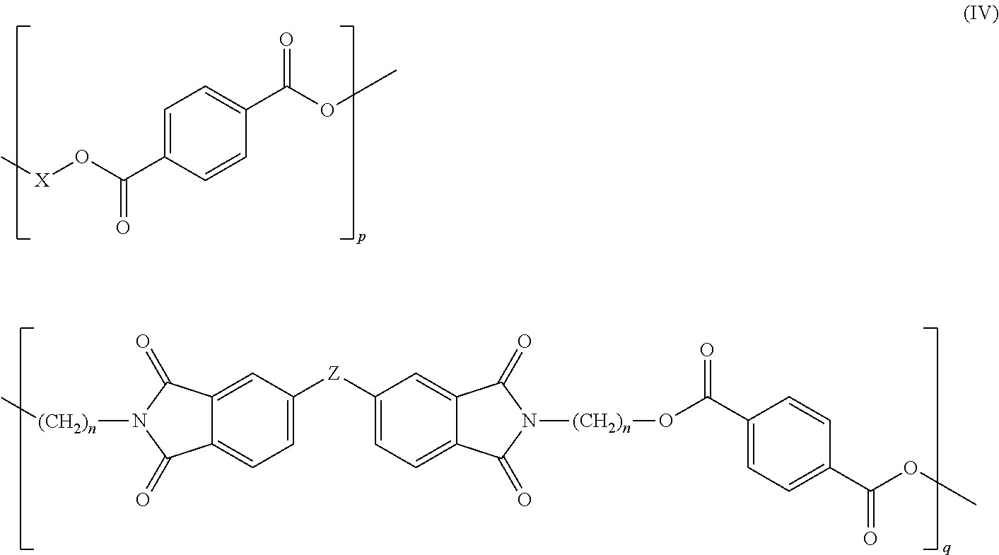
C1=C(C(O[X]C)=O)C=CC(C(OC)=O)=C1.C1([Z]C2=CC=C3C(=C2)C(=O)N([(CH2)n]C)C3=O)=CC=C2C(=C1)C(=O)N([(CH2)n]OC(C1=CC=C(C(OC)=O)C=C1)=O)C2=O
